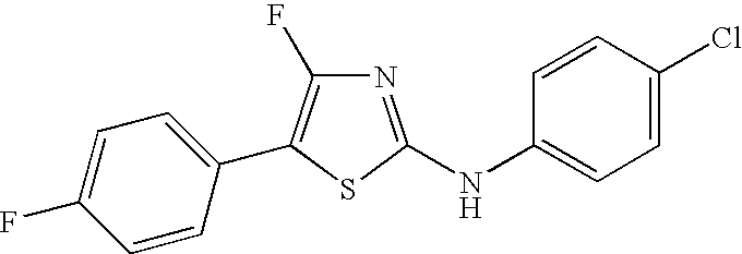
N1=C(NC2=CC=C(Cl)C=C2)SC(C2=CC=C(F)C=C2)=C1F
